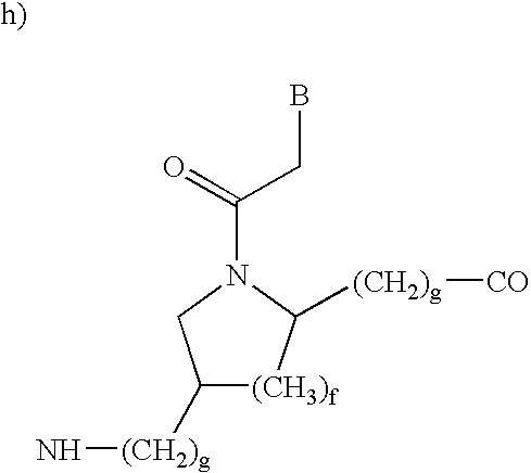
C1([(CH2)g]N)[(CH3)f]C([(CH2)g][CO])N(C(CB)=O)C1
